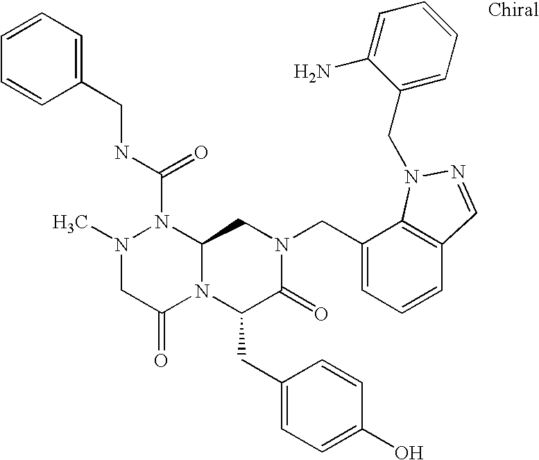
N(C(N1N(C)CC(=O)N2C1CN(CC1=CC=CC3=C1N(CC1=CC=CC=C1N)N=C3)C(=O)C2CC1=CC=C(O)C=C1)=O)CC1=CC=CC=C1
